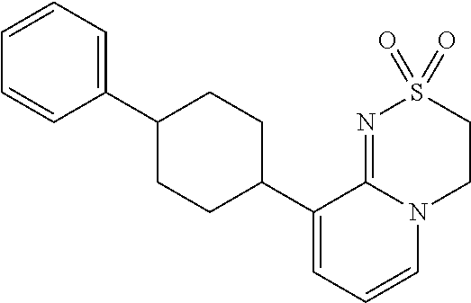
C1(C2=CC=CN3C2=NS(=O)(=O)CC3)CCC(C2=CC=CC=C2)CC1
